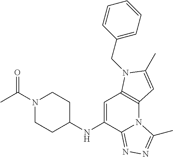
C1CC(NC2=CC3=C(N4C2=NN=C4C)C=C(C)N3CC2=CC=CC=C2)CCN1C(C)=O
